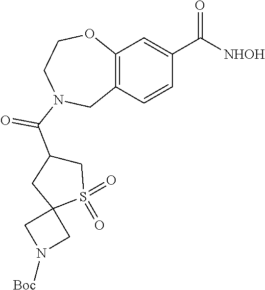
C12=C(C=CC(C([NHOH])=O)=C1)CN(C(C1CC3(S(=O)(=O)C1)CN([Boc])C3)=O)CCO2
